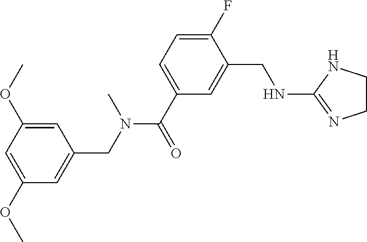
C1(OC)=CC(CN(C(C2=CC=C(F)C(CNC3=NCCN3)=C2)=O)C)=CC(OC)=C1
